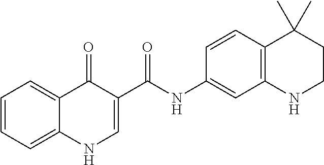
C1=CC=C2C(=C1)C(=O)C(C(NC1=CC3=C(C=C1)C(C)(C)CCN3)=O)=CN2
